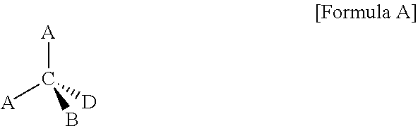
[A]C([D])([A])B
